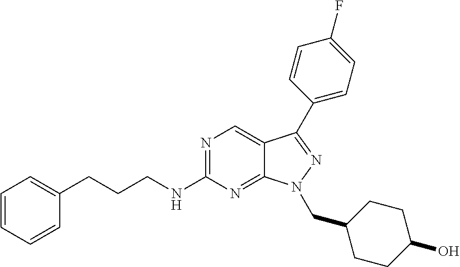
N1=C(NCCCC2=CC=CC=C2)N=C2C(=C1)C(C1=CC=C(F)C=C1)=NN2CC1CCC(O)CC1
